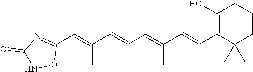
C1(C=C(C=CC=C(C=CC2=C(O)CCCC2(C)C)C)C)=NC(=O)NO1
